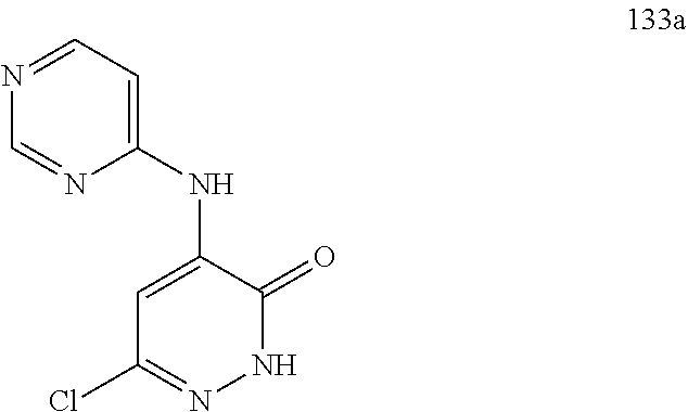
ClC1=NNC(=O)C(NC2=CC=NC=N2)=C1
